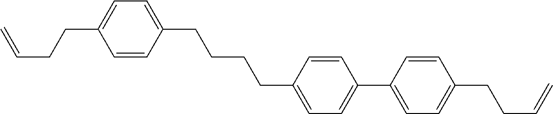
C1=CC(CCCCC2=CC=C(C3=CC=C(CCC=C)C=C3)C=C2)=CC=C1CCC=C
